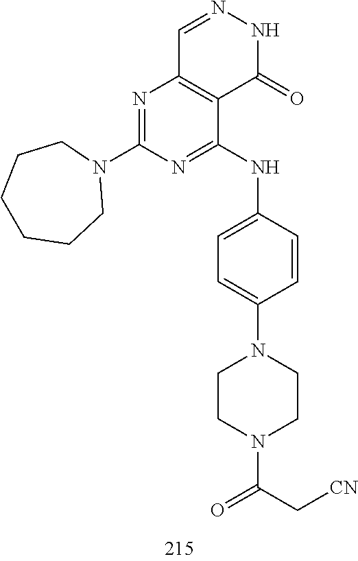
C1=NNC(=O)C2=C1N=C(N1CCCCCC1)N=C2NC1=CC=C(N2CCN(C(C[CN])=O)CC2)C=C1
